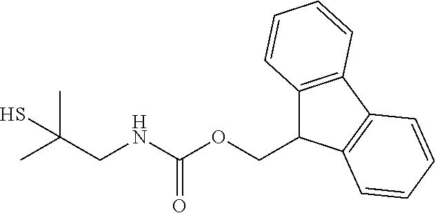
C12=C(C3=C(C1COC(NCC(C)(C)S)=O)C=CC=C3)C=CC=C2
